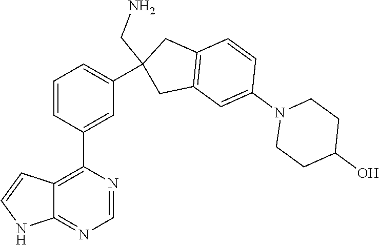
C1=CC(C2=C3C(=NC=N2)NC=C3)=CC(C2(CN)CC3=C(C2)C=CC(N2CCC(O)CC2)=C3)=C1
